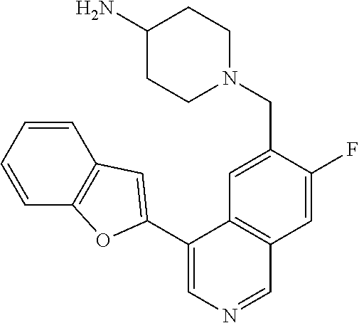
C1(C2=CC3=C(C=CC=C3)O2)=CN=CC2=C1C=C(CN1CCC(N)CC1)C(F)=C2
